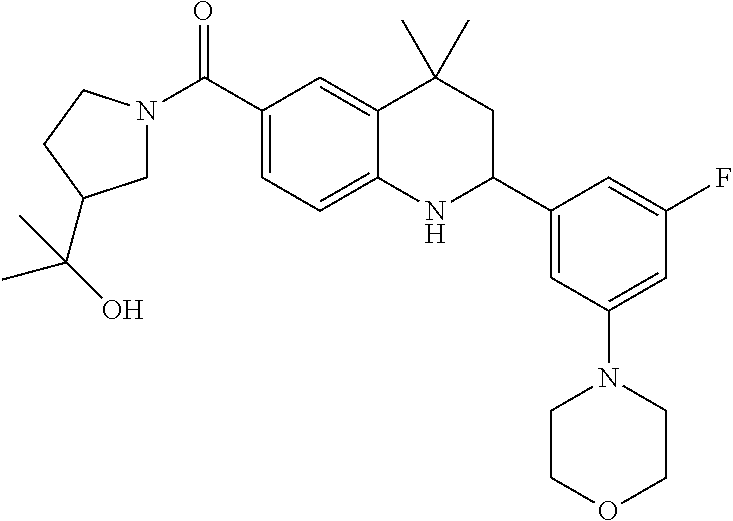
C(C1=CC=C2C(=C1)C(C)(C)CC(C1=CC(N3CCOCC3)=CC(F)=C1)N2)(=O)N1CC(C(C)(O)C)CC1
